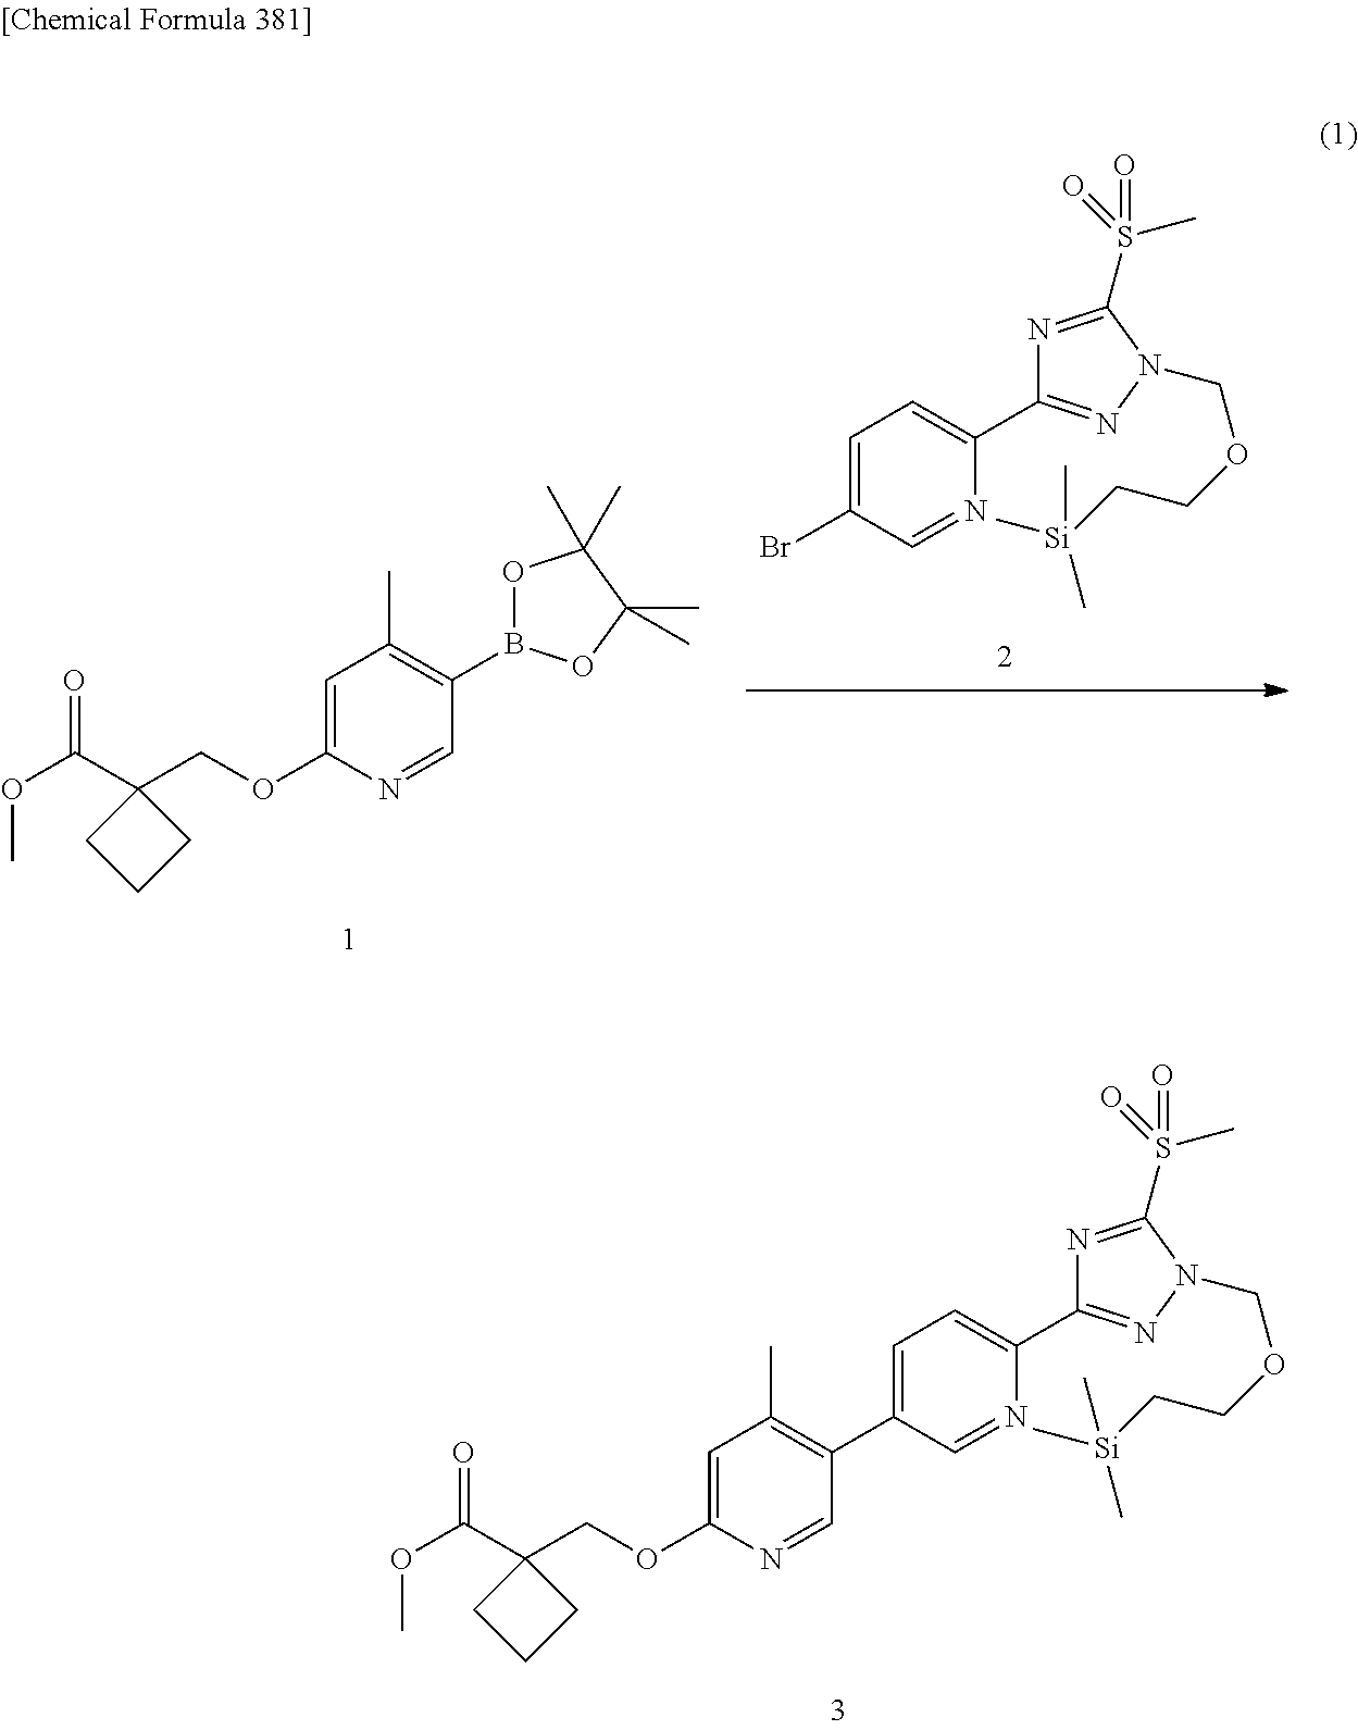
BrC1=CC=C(C2=NN(COCC[Si](C)(C)C)C(S(=O)(=O)C)=N2)N=C1.C1=C(OCC2(C(OC)=O)CCC2)N=CC(B2OC(C)(C)C(C)(C)O2)=C1C.C1=C(OCC2(C(OC)=O)CCC2)N=CC(C2=CC=C(C3=NN(COCC[Si](C)(C)C)C(S(=O)(=O)C)=N3)N=C2)=C1C
